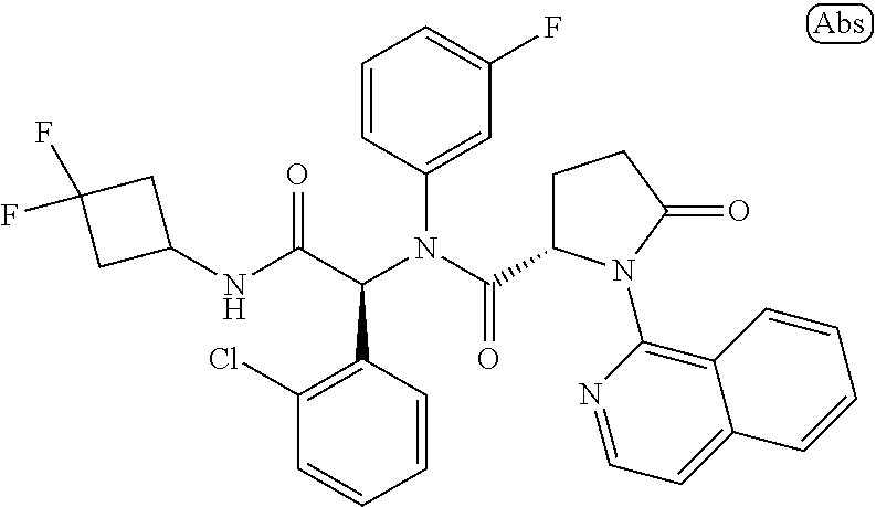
C1=CC(N(C(=O)C2CCC(=O)N2C2=C3C(=CC=N2)C=CC=C3)C(C(NC2CC(F)(F)C2)=O)C2=C(Cl)C=CC=C2)=CC(F)=C1
